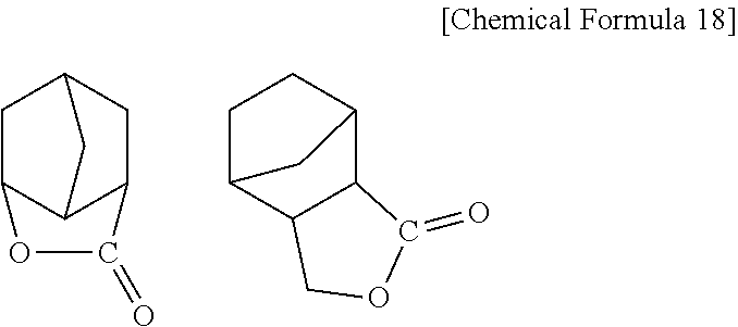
C12C3C(CC(C1)C3)C(=O)O2.C12C(C3CCC1C3)C(=O)OC2
